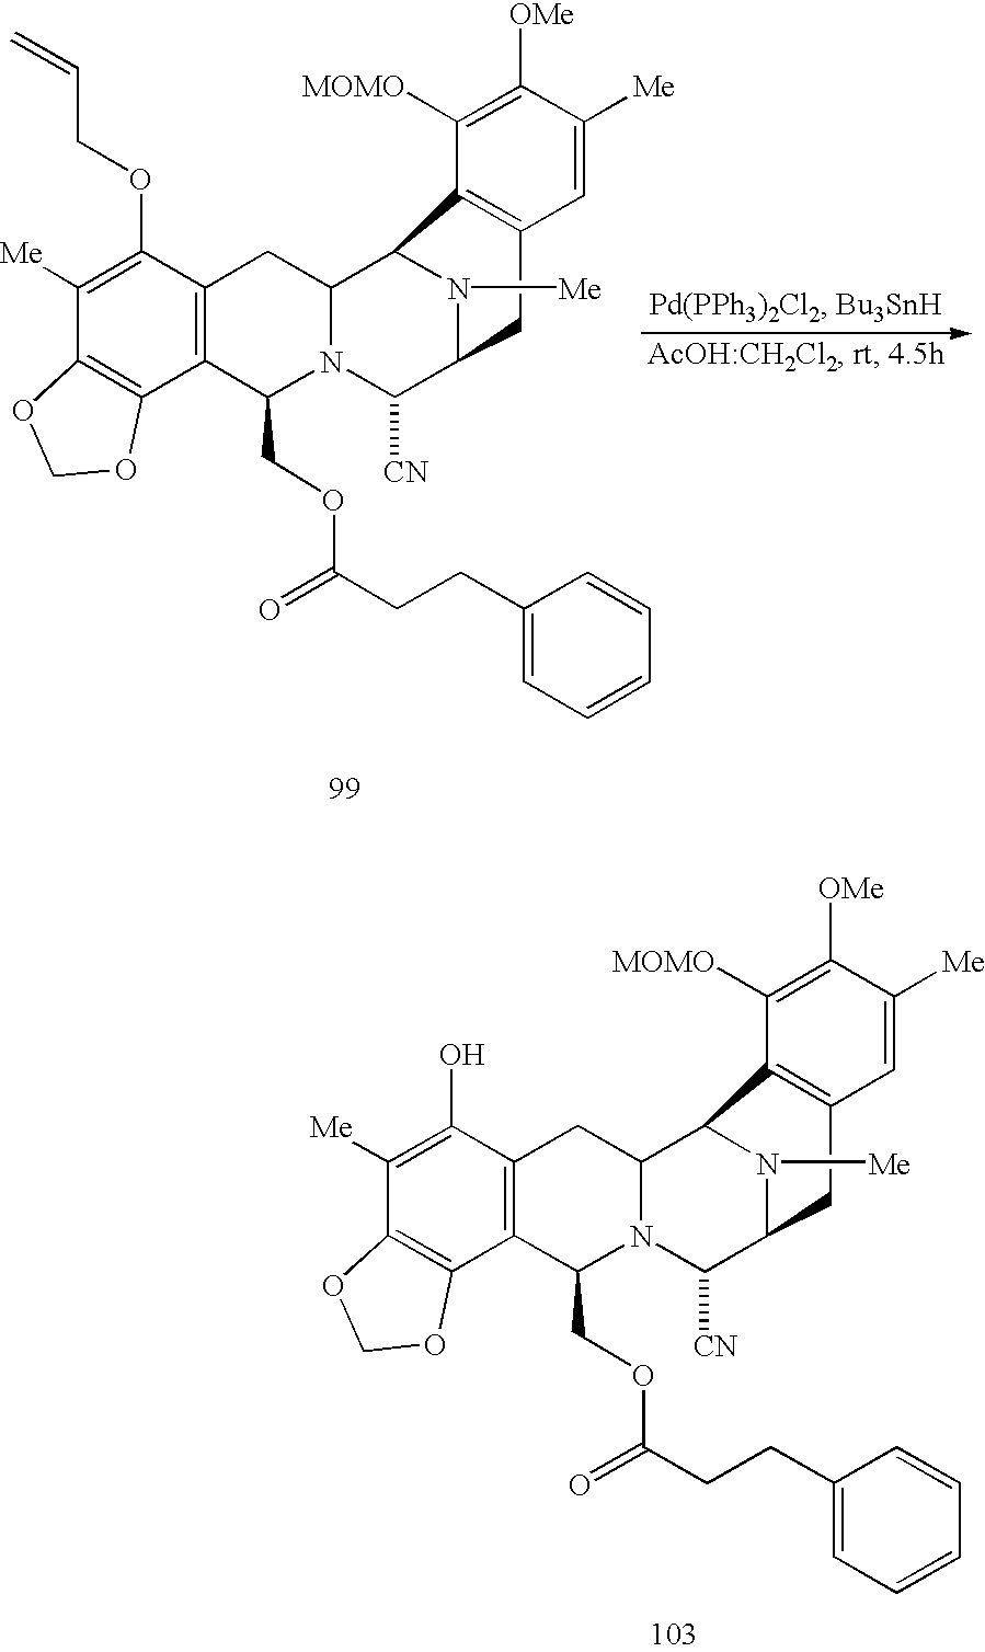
C1([Me])=C(O)C2=C(C3=C1OCO3)C(COC(=O)CCC1=CC=CC=C1)N1C(C3N([Me])C(C1[CN])CC1=C3C([MOMO])=C([OMe])C([Me])=C1)C2.C1([Me])=C(OCC=C)C2=C(C3=C1OCO3)C(COC(=O)CCC1=CC=CC=C1)N1C(C3N([Me])C(C1[CN])CC1=C3C([MOMO])=C([OMe])C([Me])=C1)C2
